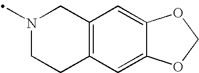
N1(C)CCC2=C(C1)C=C1C(=C2)OCO1
